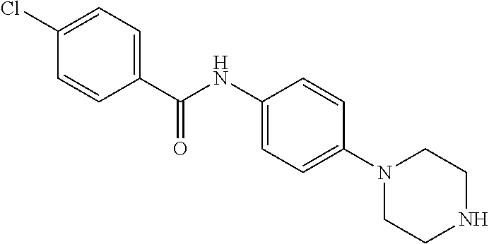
C1(NC(C2=CC=C(Cl)C=C2)=O)=CC=C(N2CCNCC2)C=C1
